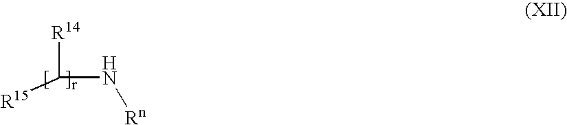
[R15]C(N[Rn])[R14]
